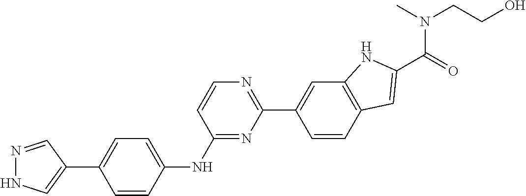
N1=CC(C2=CC=C(NC3=NC(C4=CC5=C(C=C4)C=C(C(=O)N(C)CCO)N5)=NC=C3)C=C2)=CN1
